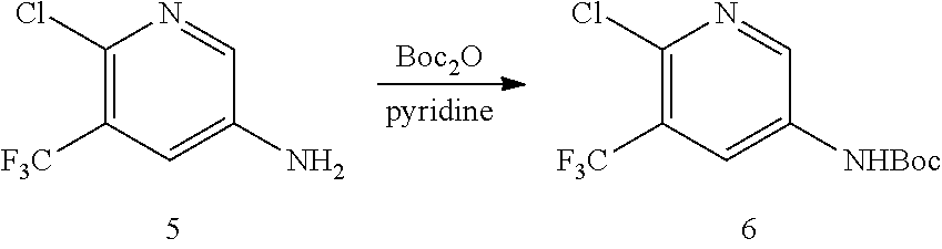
C1(Cl)=C([F3C])C=C(N)C=N1.C1(Cl)=C([F3C])C=C([NHBoc])C=N1.[Boc2O]
